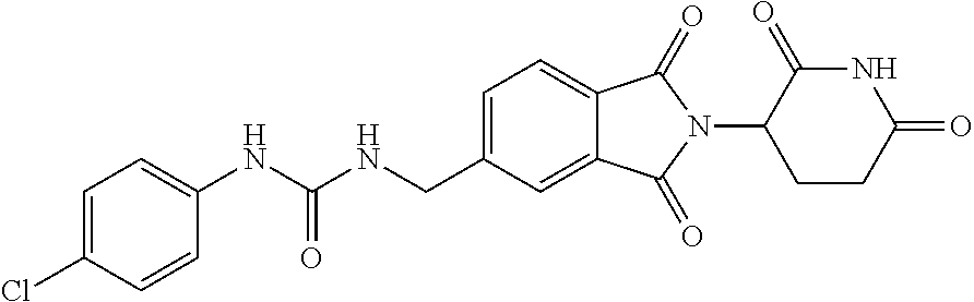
C(NCC1=CC=C2C(=C1)C(=O)N(C1C(=O)NC(=O)CC1)C2=O)(NC1=CC=C(Cl)C=C1)=O
